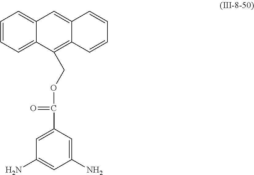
C1(N)=CC(C(OCC2=C3C(=CC4=CC=CC=C42)C=CC=C3)=O)=CC(N)=C1
